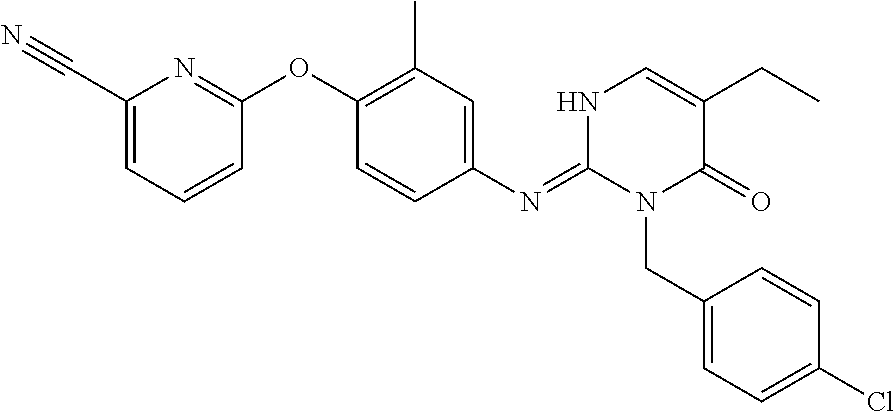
C1(C#N)=CC=CC(OC2=C(C)C=C(N=C3N(CC4=CC=C(Cl)C=C4)C(=O)C(CC)=CN3)C=C2)=N1
